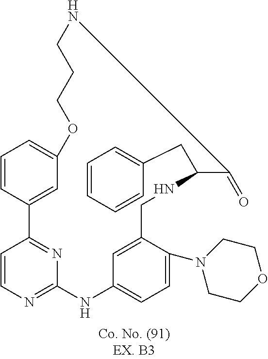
C1=CC2=NC(=N1)NC1=CC=C(N3CCOCC3)C(=C1)CNC(CC1=CC=CC=C1)C(=O)NCCCOC1=CC=CC2=C1
